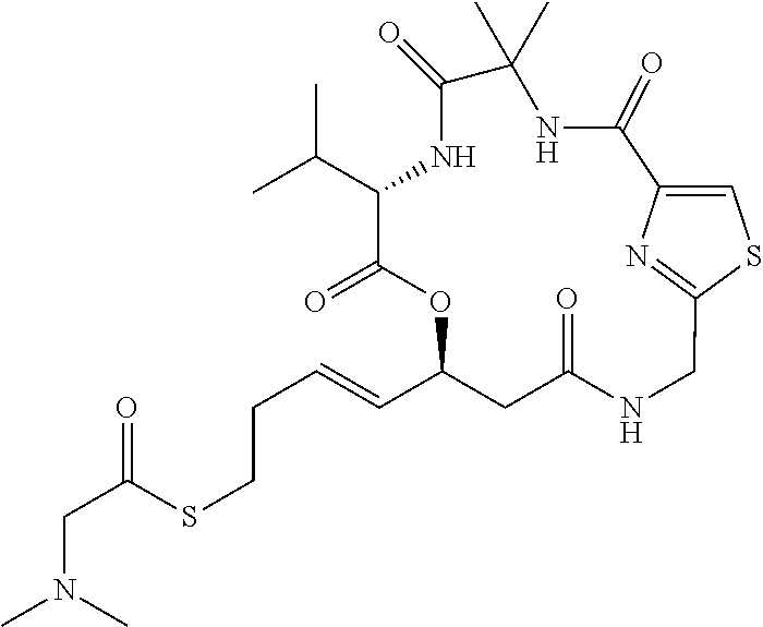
C(C(SCCC=CC1CC(=O)NCC2=NC(=CS2)C(=O)NC(C)(C)C(=O)NC(C(C)C)C(=O)O1)=O)N(C)C
